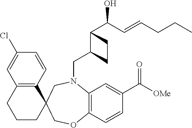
C12=C(C=CC(Cl)=C1)C1(CCC2)COC2=C(N(CC3C(C(C=CCCC)O)CC3)C1)C=C(C([OMe])=O)C=C2
